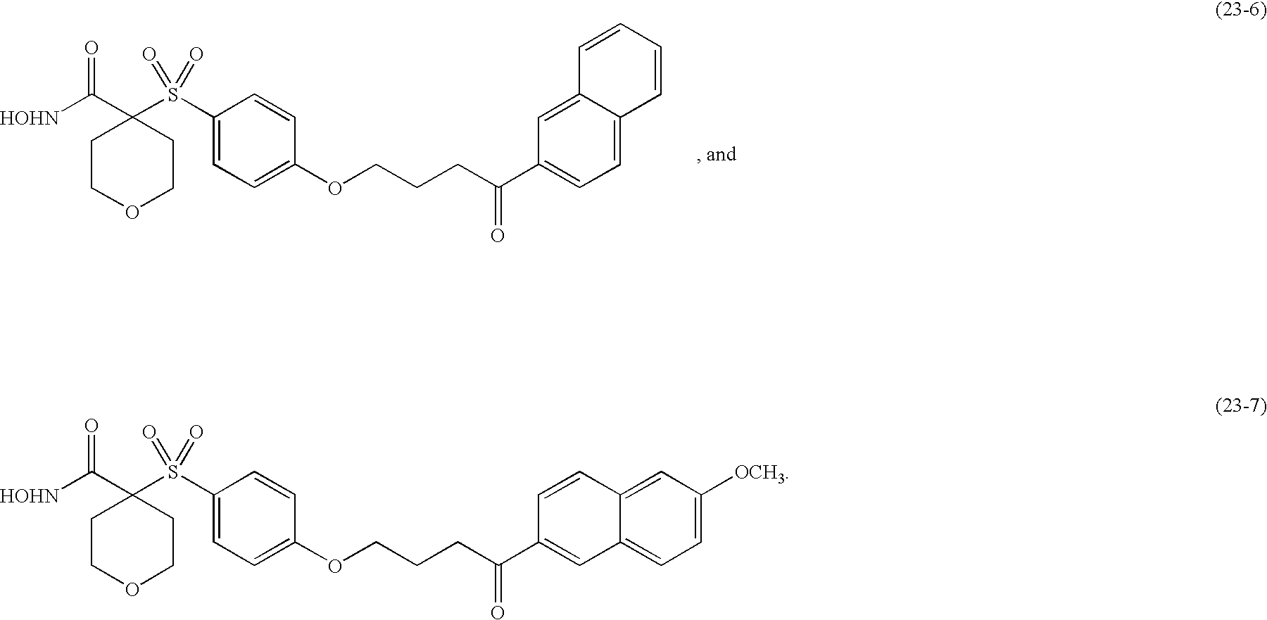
[HOHN]C(C1(S(C2=CC=C(OCCCC(C3=CC=C4C(=C3)C=CC=C4)=O)C=C2)(=O)=O)CCOCC1)=O.[HOHN]C(C1(S(C2=CC=C(OCCCC(C3=CC4=CC=C([OCH3])C=C4C=C3)=O)C=C2)(=O)=O)CCOCC1)=O
